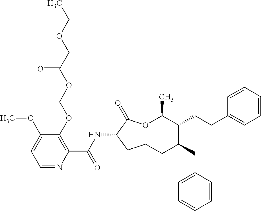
C1CC(NC(C2=C(OCOC(COCC)=O)C(OC)=CC=N2)=O)C(=O)OC(C)C(CCC2=CC=CC=C2)C(CC2=CC=CC=C2)C1
